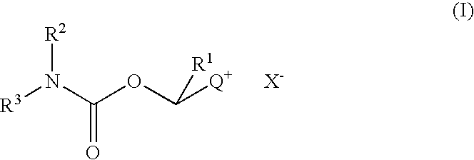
[R3]N(C(OC([Q+])[R1])=O)[R2].[X-]
